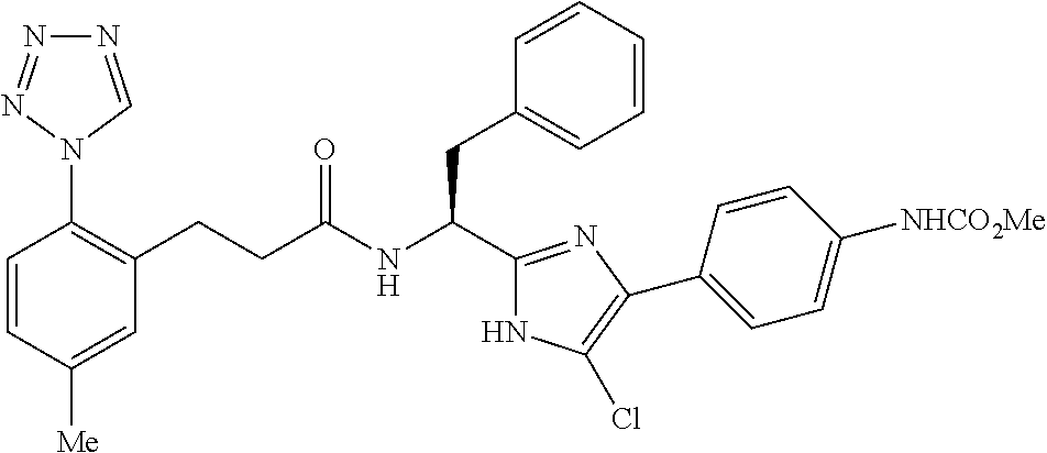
C1=CC([Me])=CC(CCC(NC(C2=NC(C3=CC=C([NHCO2Me])C=C3)=C(Cl)N2)CC2=CC=CC=C2)=O)=C1N1C=NN=N1
